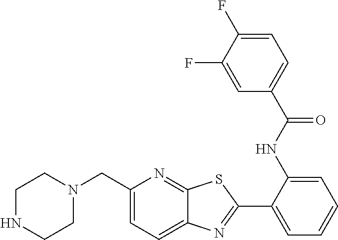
C1(C2=NC3=CC=C(CN4CCNCC4)N=C3S2)=CC=CC=C1NC(C1=CC=C(F)C(F)=C1)=O
